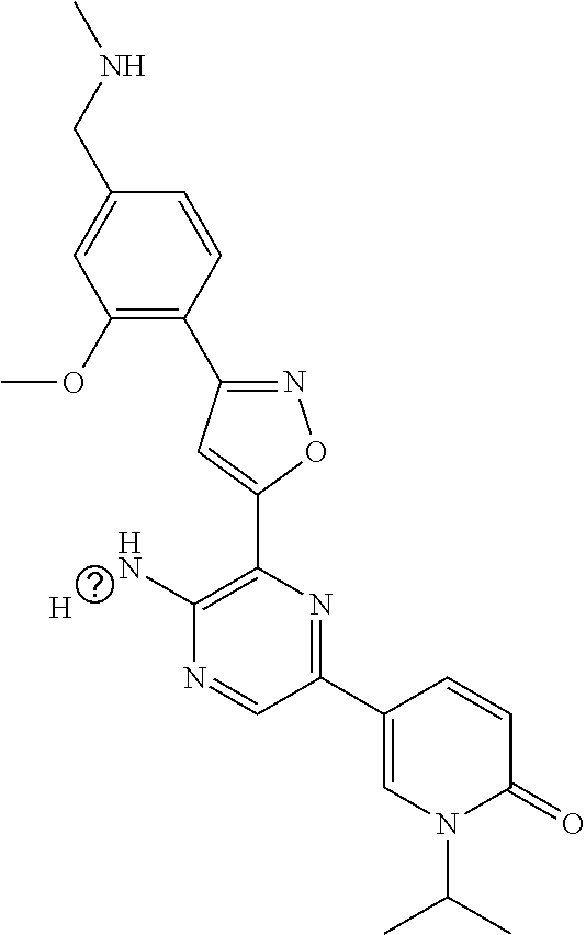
C1(OC)=C(C2=NOC(C3=C(N)N=CC(C4=CN(C(C)C)C(=O)C=C4)=N3)=C2)C=CC(CNC)=C1.[H]
